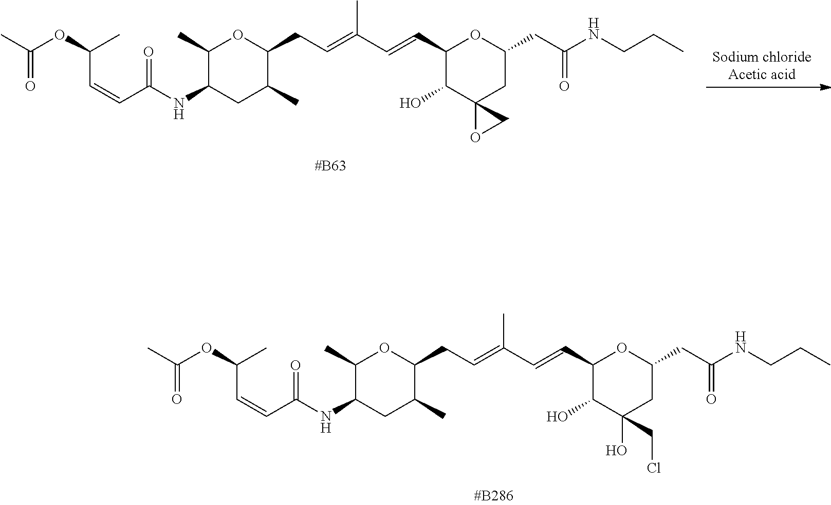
C(C=CC(=O)NC1CC(C)C(CC=C(C=CC2C(O)C3(CC(CC(NCCC)=O)O2)OC3)C)OC1C)(C)OC(C)=O.C(C=CC(=O)NC1CC(C)C(CC=C(C=CC2C(O)C(O)(CCl)CC(CC(NCCC)=O)O2)C)OC1C)(C)OC(C)=O
